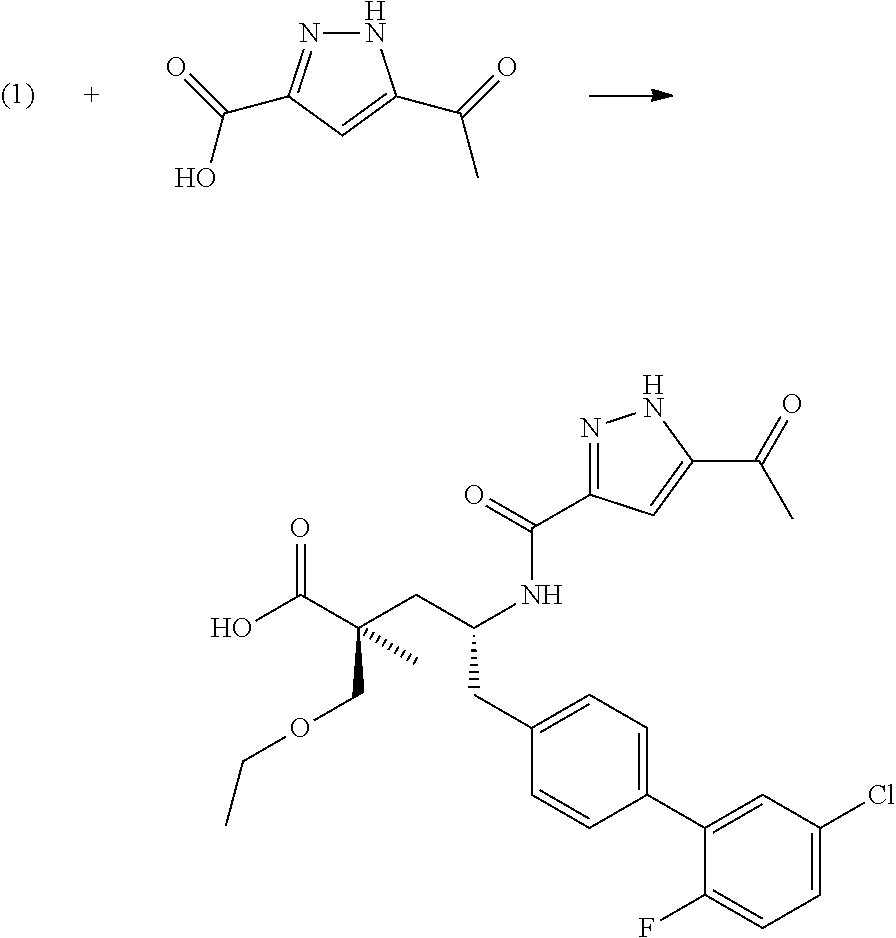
OC(C(CC(NC(=O)C1=NNC(C(C)=O)=C1)CC1=CC=C(C2=CC(Cl)=CC=C2F)C=C1)(COCC)C)=O.N1N=C(C(O)=O)C=C1C(C)=O
